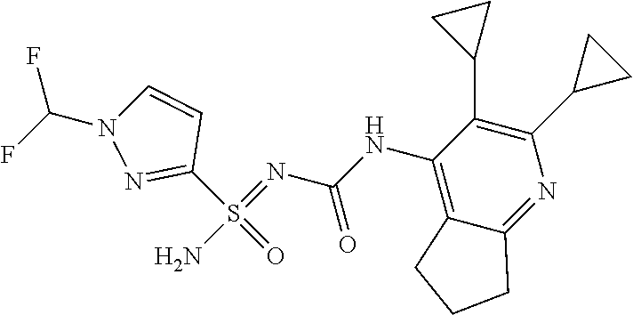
C1(C2CC2)=C(C2CC2)C(NC(N=S(N)(C2=NN(C(F)F)C=C2)=O)=O)=C2C(=N1)CCC2
